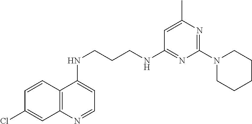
C12=C(N=CC=C1NCCCNC1=NC(N3CCCCC3)=NC(C)=C1)C=C(Cl)C=C2
